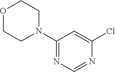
C1(N2CCOCC2)=NC=NC(Cl)=C1
